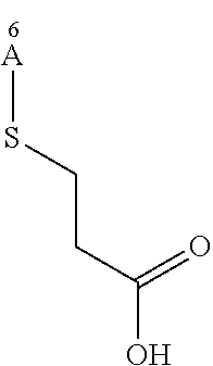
C(CC(=O)O)S[A]
